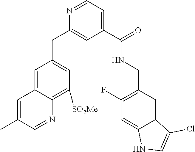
N1=CC=C(C(NCC2=C(F)C=C3C(=C2)C(Cl)=CN3)=O)C=C1CC1=CC([SO2Me])=C2C(=C1)C=C(C)C=N2
